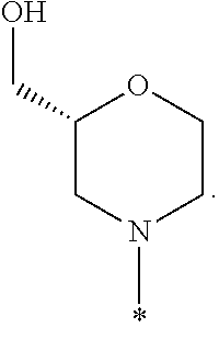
O1C(CO)CN(C)CC1
